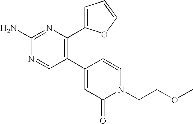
C1(C2=C(C3=CC=CO3)N=C(N)N=C2)=CC(=O)N(CCOC)C=C1
